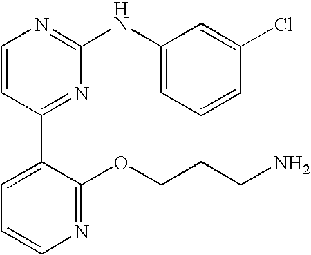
C1=CC(C2=CC=CN=C2OCCCN)=NC(NC2=CC=CC(Cl)=C2)=N1
